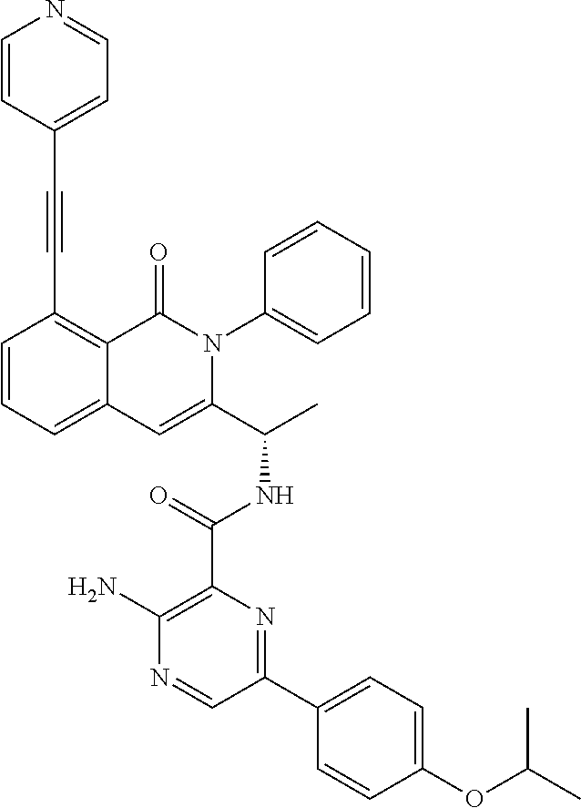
C1(C(NC(C2=CC3=CC=CC(C#CC4=CC=NC=C4)=C3C(=O)N2C2=CC=CC=C2)C)=O)=C(N)N=CC(C2=CC=C(OC(C)C)C=C2)=N1
